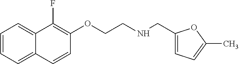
C1=CC=C2C(=C1)C(F)=C(OCCNCC1=CC=C(C)O1)C=C2
